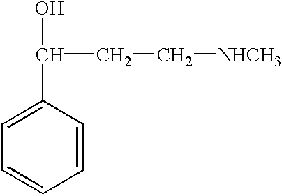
C1=CC(C(O)CC[NHCH3])=CC=C1
